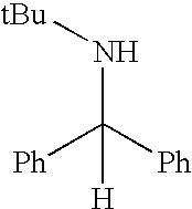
N(C([Ph])([Ph])[H])[tBu]
